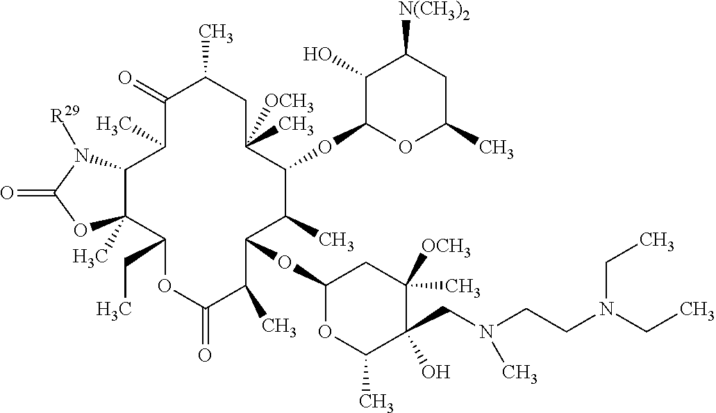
C1(=O)C(C)C2C(C)(C(CC)OC(=O)C(C)C(OC3OC(C)C(O)(CN(CCN(CC)CC)C)C(C)([OCH3])C3)C(C)C(OC3OC(C)CC([N(CH3)2])C3O)C(C)([OCH3])CC1C)OC(=O)N2[R29]
